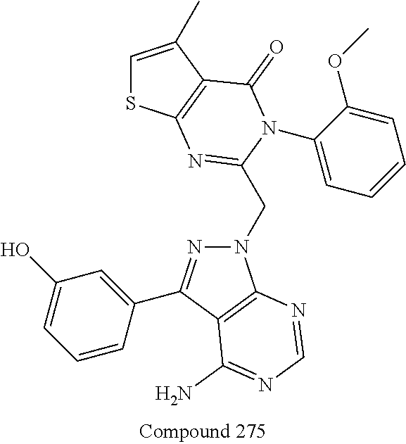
C1=C(C)C2=C(S1)N=C(CN1N=C(C3=CC(O)=CC=C3)C3=C1N=CN=C3N)N(C1=CC=CC=C1OC)C2=O
